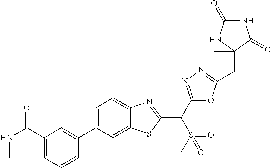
C1=CC=C(C(NC)=O)C=C1C1=CC=C2C(=C1)SC(C(C1=NN=C(CC3(C)NC(=O)NC3=O)O1)S(C)(=O)=O)=N2
